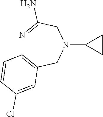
N1=C(N)CN(C2CC2)CC2=C1C=CC(Cl)=C2
